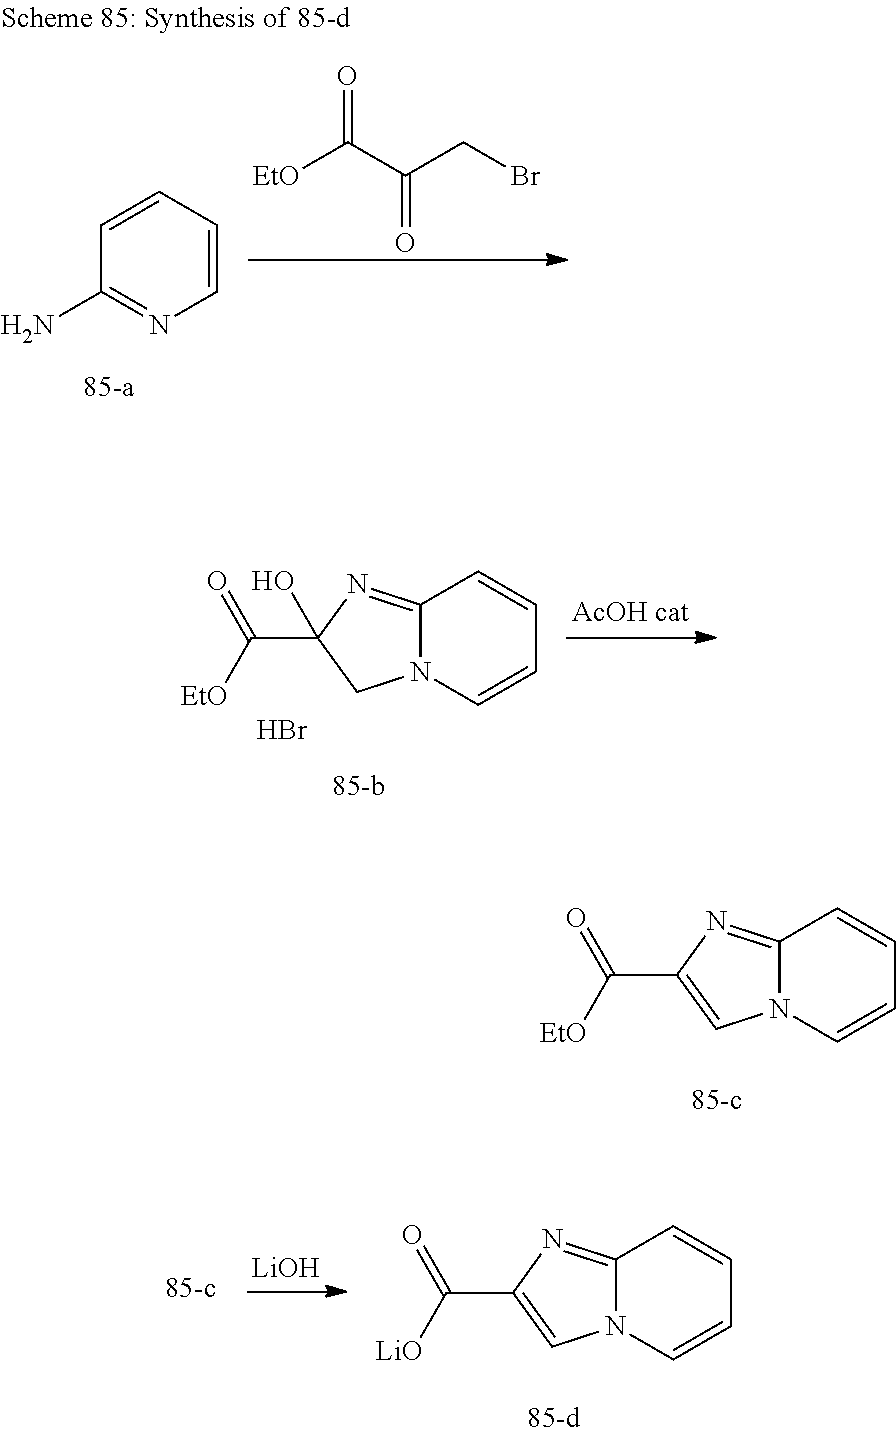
C12=NC(C([EtO])=O)(O)CN1C=CC=C2.Br.C12=NC(C([LiO])=O)=CN1C=CC=C2.[LiOH].C12=NC(C([EtO])=O)=CN1C=CC=C2.C1=CC=CN=C1N.O=C(C(CBr)=O)[EtO]
